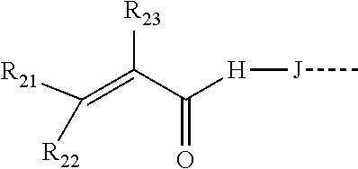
C(=C(C([H][J]C)=O)[R23])([R21])[R22]
